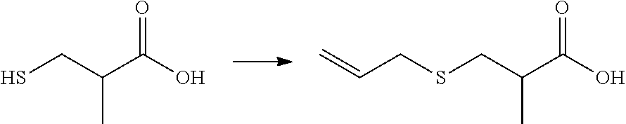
C(C(C(O)=O)C)S.C(C(C(O)=O)C)SCC=C
